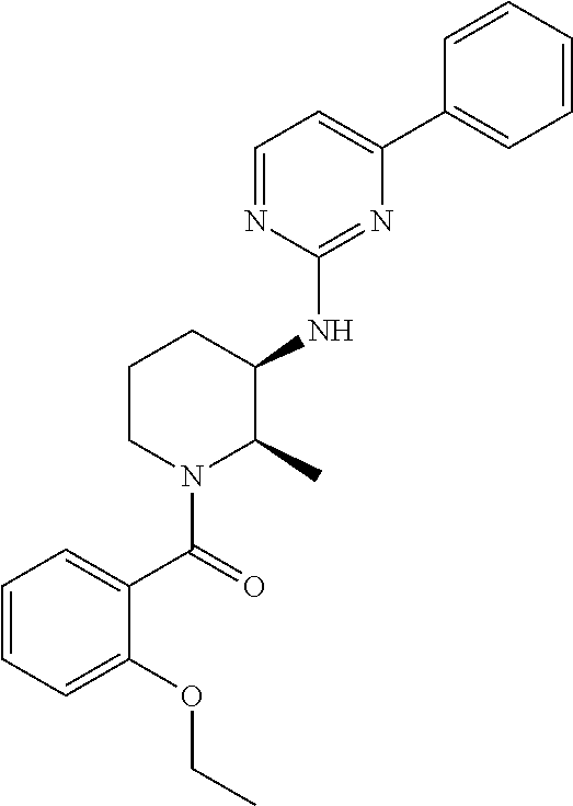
C1(NC2C(C)N(C(=O)C3=CC=CC=C3OCC)CCC2)=NC(C2=CC=CC=C2)=CC=N1
